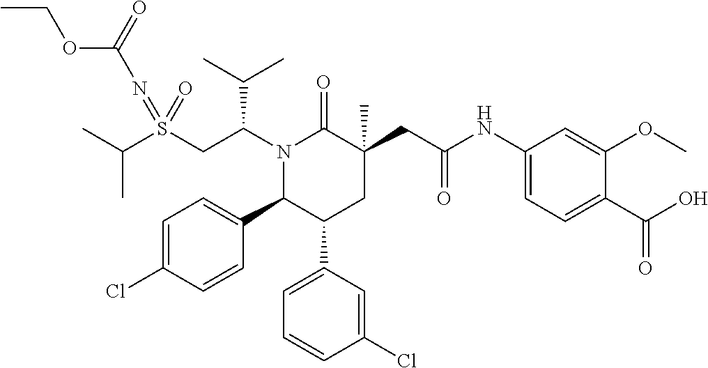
C(C)(C)S(CC(N1C(=O)C(CC(NC2=CC=C(C(O)=O)C(OC)=C2)=O)(C)CC(C2=CC=CC(Cl)=C2)C1C1=CC=C(Cl)C=C1)C(C)C)(=NC(OCC)=O)=O
